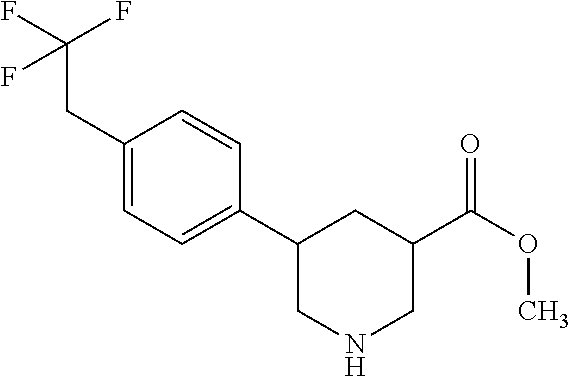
C1(CC(F)(F)F)=CC=C(C2CNCC(C(=O)OC)C2)C=C1
